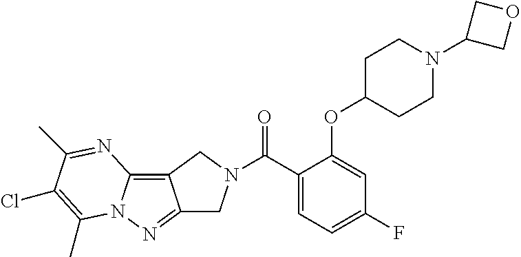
C12=NN3C(=C1CN(C(C1=CC=C(F)C=C1OC1CCN(C4COC4)CC1)=O)C2)N=C(C)C(Cl)=C3C
